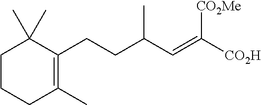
C1CCC(C)=C(CCC(C=C([CO2H])[CO2Me])C)C1(C)C
